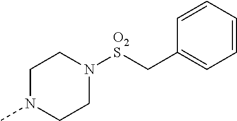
C1N(C)CCN([O2S]CC2=CC=CC=C2)C1
